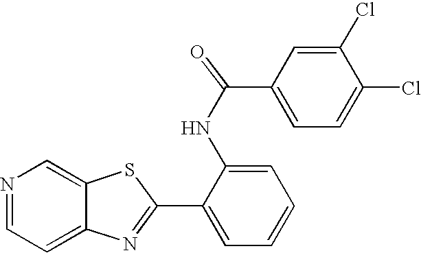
C12=CC=NC=C1SC(C1=CC=CC=C1NC(=O)C1=CC=C(Cl)C(Cl)=C1)=N2
